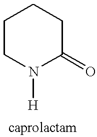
C1CN([H])C(=O)CC1
